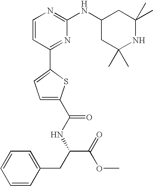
C1=CC(C2=CC=C(C(NC(CC3=CC=CC=C3)C(OC)=O)=O)S2)=NC(NC2CC(C)(C)NC(C)(C)C2)=N1
